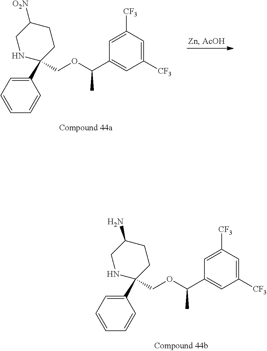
C1=CC=CC(C2(COC(C3=CC([CF3])=CC([CF3])=C3)C)CCC(N)CN2)=C1.C1=CC=CC(C2(COC(C3=CC([CF3])=CC([CF3])=C3)C)CCC([O2N])CN2)=C1
